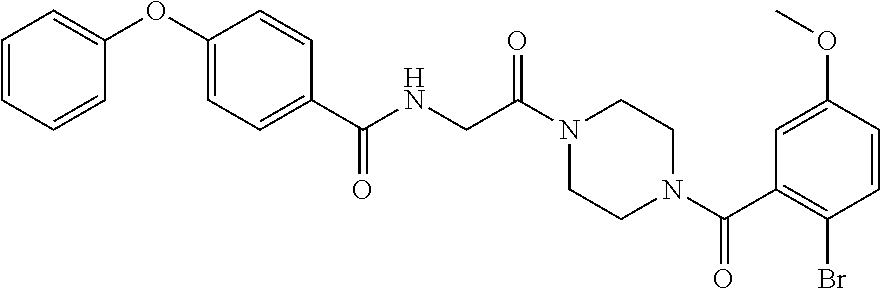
C1(OC2=CC=C(C(NCC(=O)N3CCN(C(C4=C(Br)C=CC(OC)=C4)=O)CC3)=O)C=C2)=CC=CC=C1
